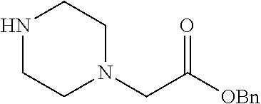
N1CCN(CC([OBn])=O)CC1
